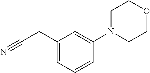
C1(CC#N)=CC=CC(N2CCOCC2)=C1
